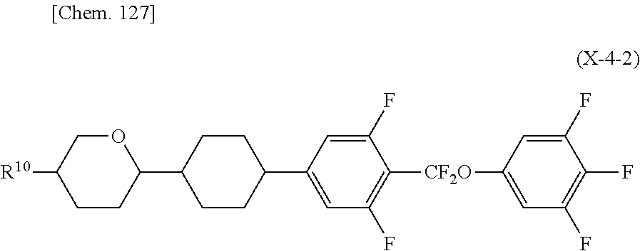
C1=C(F)C([CF2O]C2=CC(F)=C(F)C(F)=C2)=C(F)C=C1C1CCC(C2OCC([R10])CC2)CC1
